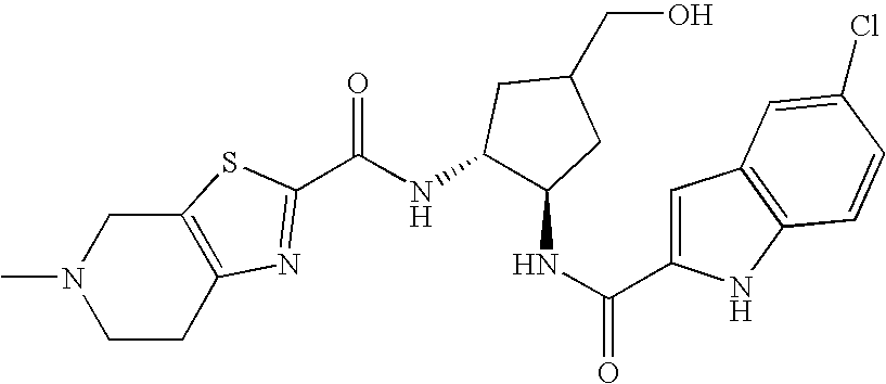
N1(C)CCC2=C(C1)SC(C(NC1C(NC(=O)C3=CC4=C(N3)C=CC(Cl)=C4)CC(CO)C1)=O)=N2
